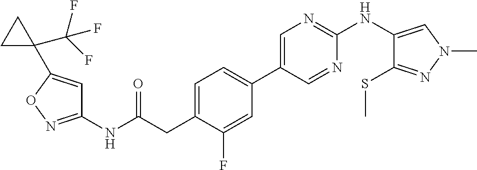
C1(NC(=O)CC2=CC=C(C3=CN=C(NC4=CN(C)N=C4SC)N=C3)C=C2F)=NOC(C2(C(F)(F)F)CC2)=C1
